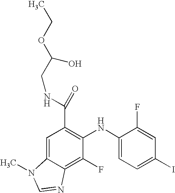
C(C1=C(NC2=CC=C(I)C=C2F)C(F)=C2C(=C1)N(C)C=N2)(NCC(OCC)O)=O
